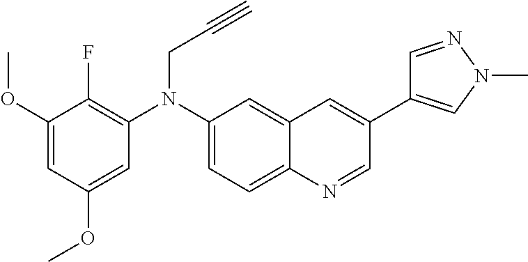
C1(N(C2=C(F)C(OC)=CC(OC)=C2)CC#C)=CC=C2C(=C1)C=C(C1=CN(C)N=C1)C=N2
